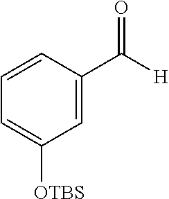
C1=C(C([H])=O)C=CC=C1[OTBS]
